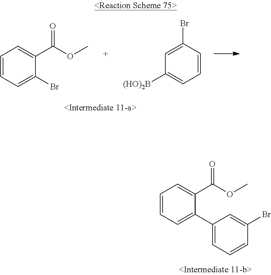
C1=CC=C(C2=CC=CC(Br)=C2)C(C(OC)=O)=C1.C1=CC=C(Br)C(C(OC)=O)=C1.C1(Br)=CC([(HO)2B])=CC=C1
